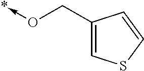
C1(CO->*)=CSC=C1
